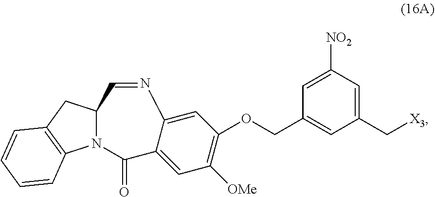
[NO2]C1=CC(COC2=C([OMe])C=C3C(=C2)N=CC2CC4=C(N2C3=O)C=CC=C4)=CC(C[X3])=C1
